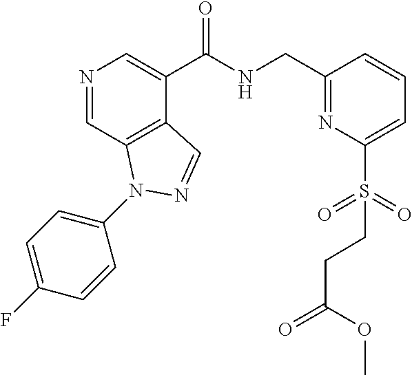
N1=CC2=C(C(C(NCC3=NC(S(=O)(CCC(OC)=O)=O)=CC=C3)=O)=C1)C=NN2C1=CC=C(F)C=C1
